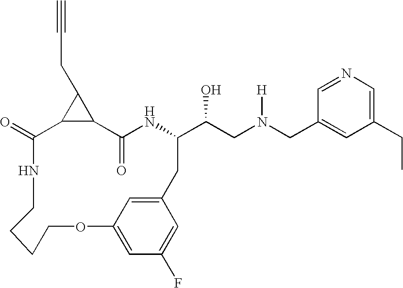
C12C(=O)NC(C(CN(CC3=CC(CC)=CN=C3)[H])O)CC3=CC(=CC(F)=C3)OCCCCNC(=O)C1C2CC#C
